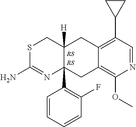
S1C(N)=NC2(C3=C(F)C=CC=C3)C([H])(C1)CC1=C(C3CC3)C=NC(OC)=C1C2
